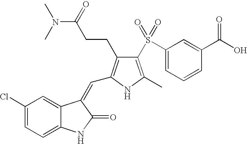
C1(Cl)=CC=C2C(=C1)C(=CC1=C(CCC(N(C)C)=O)C(S(C3=CC=CC(C(O)=O)=C3)(=O)=O)=C(C)N1)C(=O)N2
